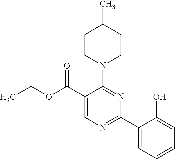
CCOC(C1=CN=C(C2=CC=CC=C2O)N=C1N1CCC(C)CC1)=O
